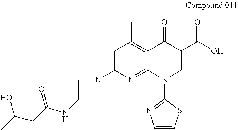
C1=C(N2CC(NC(CC(C)O)=O)C2)N=C2C(=C1C)C(=O)C(C(=O)O)=CN2C1=NC=CS1
